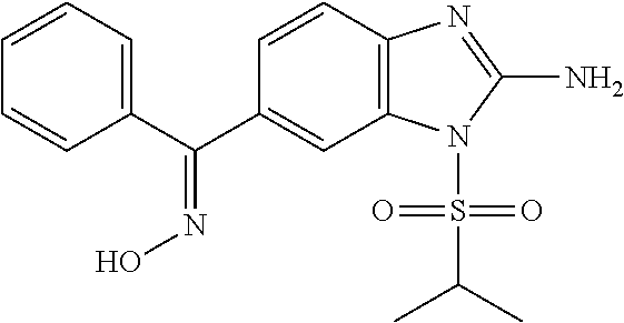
C1(C(C2=CC3=C(C=C2)N=C(N)N3S(C(C)C)(=O)=O)=NO)=CC=CC=C1
